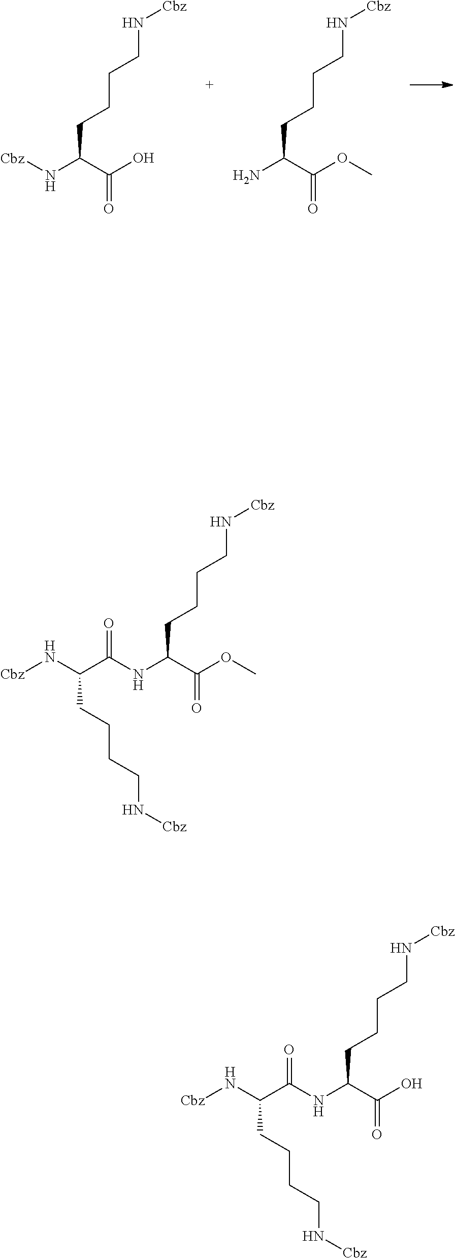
[Cbz]NC(C(O)=O)CCCCN[Cbz].NC(C(OC)=O)CCCCN[Cbz].[Cbz]NC(C(NC(C(OC)=O)CCCCN[Cbz])=O)CCCCN[Cbz].[Cbz]NC(C(NC(C(O)=O)CCCCN[Cbz])=O)CCCCN[Cbz]
